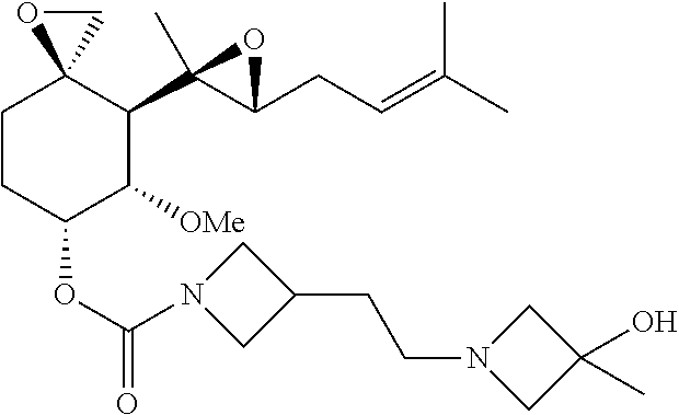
C1CC(OC(=O)N2CC(CCN3CC(C)(O)C3)C2)C([OMe])C(C2(C)C(CC=C(C)C)O2)C12CO2
